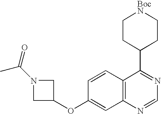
C1CC(C2=NC=NC3=C2C=CC(OC2CN(C(=O)C)C2)=C3)CC[BocN]1
